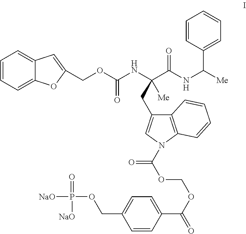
C1=CC=C2C(=C1)C=C(COC(NC(C(NC([Me])C1=CC=CC=C1)=O)(CC1=CN(C(OCOC(=O)C3=CC=C(COP([NaO])(=O)[NaO])C=C3)=O)C3=C1C=CC=C3)[Me])=O)O2
